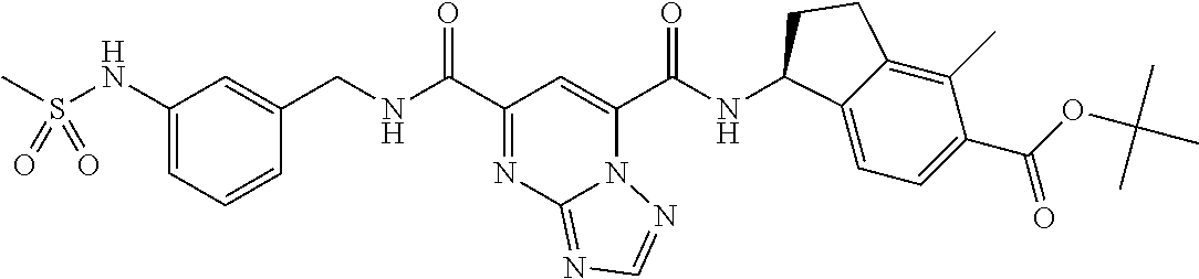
C1(NS(C)(=O)=O)=CC=CC(CNC(C2=NC3=NC=NN3C(C(NC3C4=CC=C(C(OC(C)(C)C)=O)C(C)=C4CC3)=O)=C2)=O)=C1
